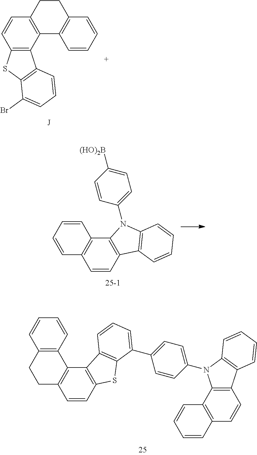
C12=C(C3=C(C=C1)CCC1=C3C=CC=C1)C1=C(S2)C(Br)=CC=C1.[J].C12=C(C=CC=C1)C1=C(CC2)C=CC2=C1C1=C(S2)C(C2=CC=C(N3C4=C(C=CC5=C4C=CC=C5)C4=C3C=CC=C4)C=C2)=CC=C1.C1=CC=CC2=C1C=CC1=C2N(C2=CC=C([(HO)2B])C=C2)C2=C1C=CC=C2
